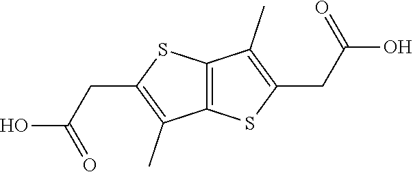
C12=C(SC(CC(O)=O)=C1C)C(C)=C(CC(O)=O)S2
